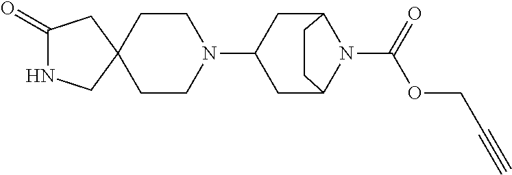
C1(=O)NCC2(C1)CCN(C1CC3N(C(OCC#C)=O)C(C1)CC3)CC2
